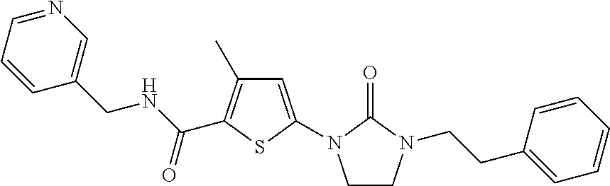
C1=C(N2CCN(CCC3=CC=CC=C3)C2=O)SC(C(NCC2=CN=CC=C2)=O)=C1C
